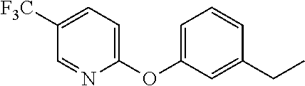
[F3C]C1=CC=C(OC2=CC=CC(CC)=C2)N=C1
